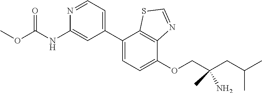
C1(C2=CC=C(OCC(CC(C)C)(C)N)C3=C2SC=N3)=CC=NC(NC(OC)=O)=C1
